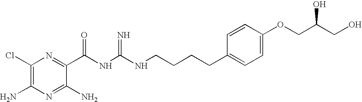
C1(Cl)=C(N)N=C(N)C(C(NC(NCCCCC2=CC=C(OCC(CO)O)C=C2)=N)=O)=N1
